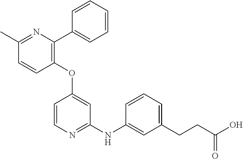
C1=CC=CC=C1C1=C(OC2=CC(NC3=CC(CCC(=O)O)=CC=C3)=NC=C2)C=CC(C)=N1
